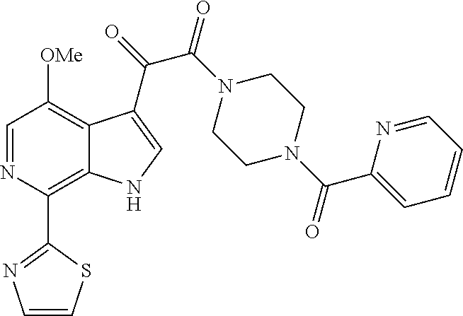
C1(C2=C3C(=C([OMe])C=N2)C(C(=O)C(N2CCN(C(C4=CC=CC=N4)=O)CC2)=O)=CN3)=NC=CS1
